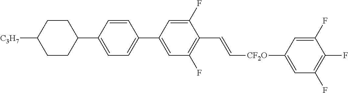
C1=CC(C2CCC([C3H7])CC2)=CC=C1C1=CC(F)=C(C=C[CF2O]C2=CC(F)=C(F)C(F)=C2)C(F)=C1
